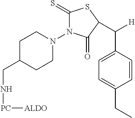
C1(=S)N(N2CCC(CN[PC][ALDO])CC2)C(=O)C(C([H])C2=CC=C(CC)C=C2)S1
